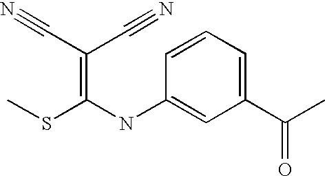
S(C(NC1=CC(C(C)=O)=CC=C1)=C(C#N)C#N)C
